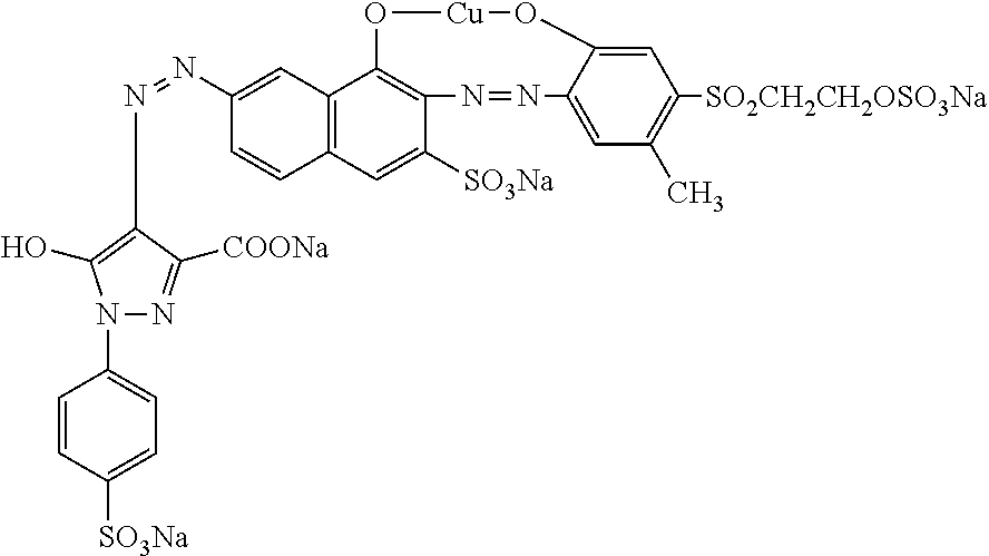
N1(C2=CC=C([SO3Na])C=C2)N=C([COONa])C(N=NC2=CC3=C(C=C2)C=C([SO3Na])C2=C3O[Cu]OC3=CC([SO2CH2CH2OSO3Na])=C(C)C=C3N=N2)=C1O
